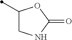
C1C(C)OC(=O)N1
